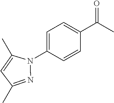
N1(C2=CC=C(C(C)=O)C=C2)C(C)=CC(C)=N1
